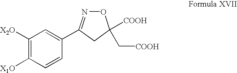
C1([X2O])=C([X1O])C=CC(C2=NOC([COOH])(C[COOH])C2)=C1
